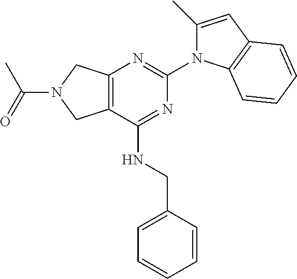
C12=C(C(NCC3=CC=CC=C3)=NC(N3C(C)=CC4=C3C=CC=C4)=N1)CN(C(C)=O)C2
